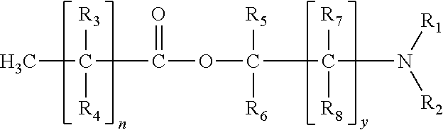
CC([R3])([R4])C(OC(C(N([R1])[R2])([R7])[R8])([R5])[R6])=O
